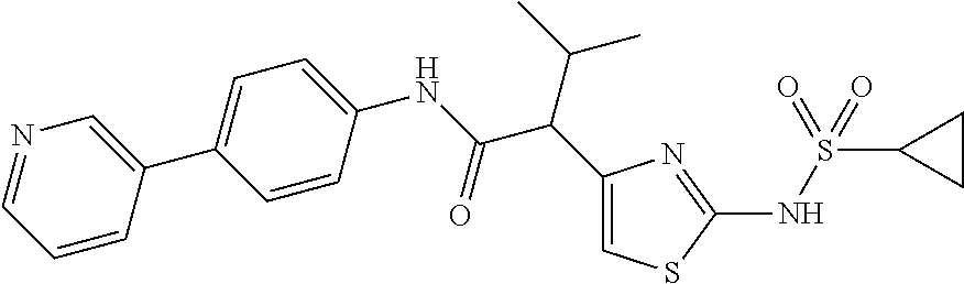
C1=C(C2=CN=CC=C2)C=CC(NC(C(C(C)C)C2=CSC(NS(=O)(=O)C3CC3)=N2)=O)=C1
